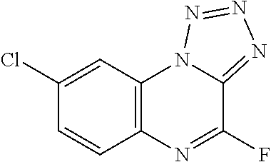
C1(Cl)=CC2=C(C=C1)N=C(F)C1=NN=NN21
